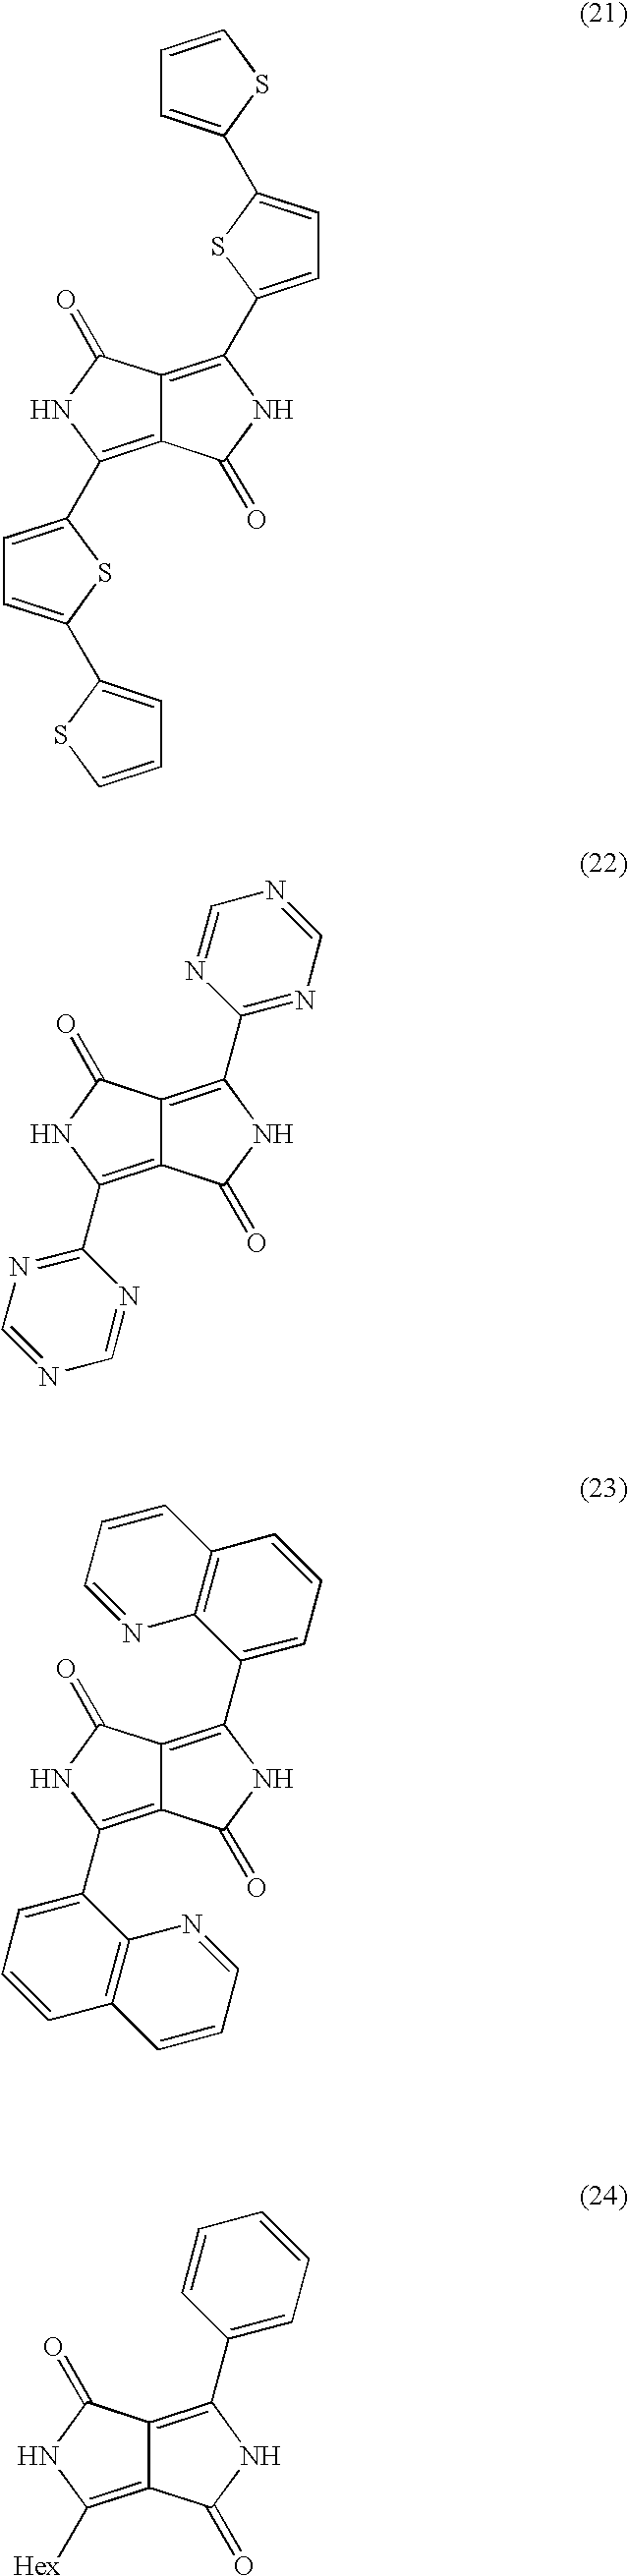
C1(=O)NC(C2=CC=C(C3=CC=CS3)S2)=C2C(=O)NC(C3=CC=C(C4=CC=CS4)S3)=C12.C12=C(C3=NC=NC=N3)NC(=O)C1=C(C1=NC=NC=N1)NC2=O.C12=C(C3=CC=CC4=C3N=CC=C4)NC(=O)C1=C(C1=CC=CC3=C1N=CC=C3)NC2=O.C12=C([Hex])NC(=O)C1=C(C1=CC=CC=C1)NC2=O
